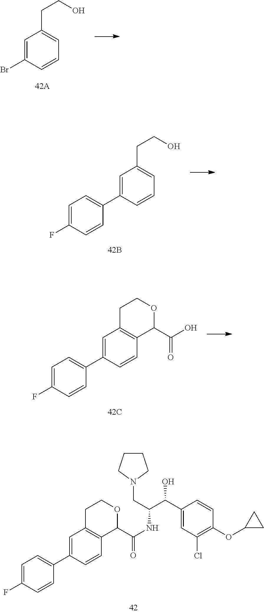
C1=C(C2=CC=C(F)C=C2)C=CC2=C1CCOC2C(NC(C(C1=CC(Cl)=C(OC2CC2)C=C1)O)CN1CCCC1)=O.C1=C(C2=CC=C(F)C=C2)C=CC2=C1CCOC2C(=O)O.C1=C(Br)C=CC=C1CCO.C1=C(C2=CC=C(F)C=C2)C=CC=C1CCO
